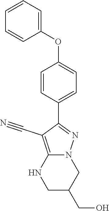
C1=CC=C(OC2=CC=C(C3=NN4C(=C3C#N)NCC(CO)C4)C=C2)C=C1
